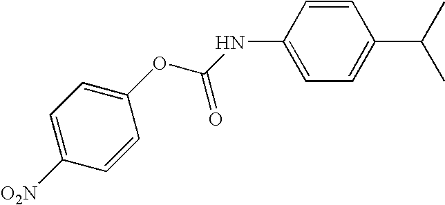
C1=C([O2N])C=CC(OC(=O)NC2=CC=C(C(C)C)C=C2)=C1
